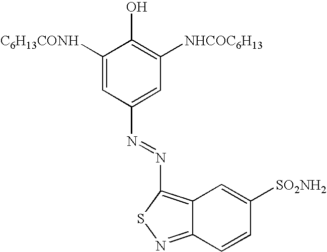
[C6H13CONH]C1=CC(N=NC2=C3C(=NS2)C=CC([SO2NH2])=C3)=CC([NHCOC6H13])=C1O
